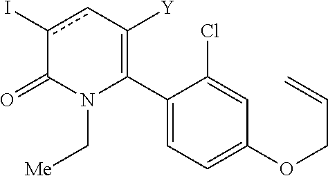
C1(C2=C([Y])cc(I)C(=O)N2C[Me])=CC=C(OCC=C)C=C1Cl
